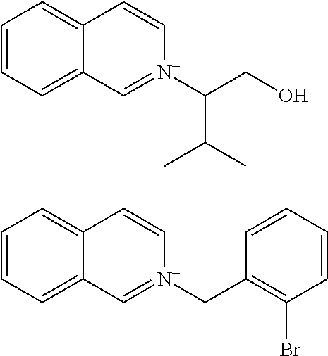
C1=CC=C2C(=C1)C=C[N+](C(CO)C(C)C)=C2.C1=CC=C2C(=C1)C=C[N+](CC1=C(Br)C=CC=C1)=C2
